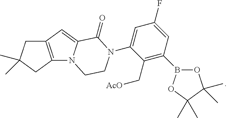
N12C3=C(C=C1C(=O)N(C1=CC(F)=CC(B4OC(C)(C)C(C)(C)O4)=C1C[AcO])CC2)CC(C)(C)C3
